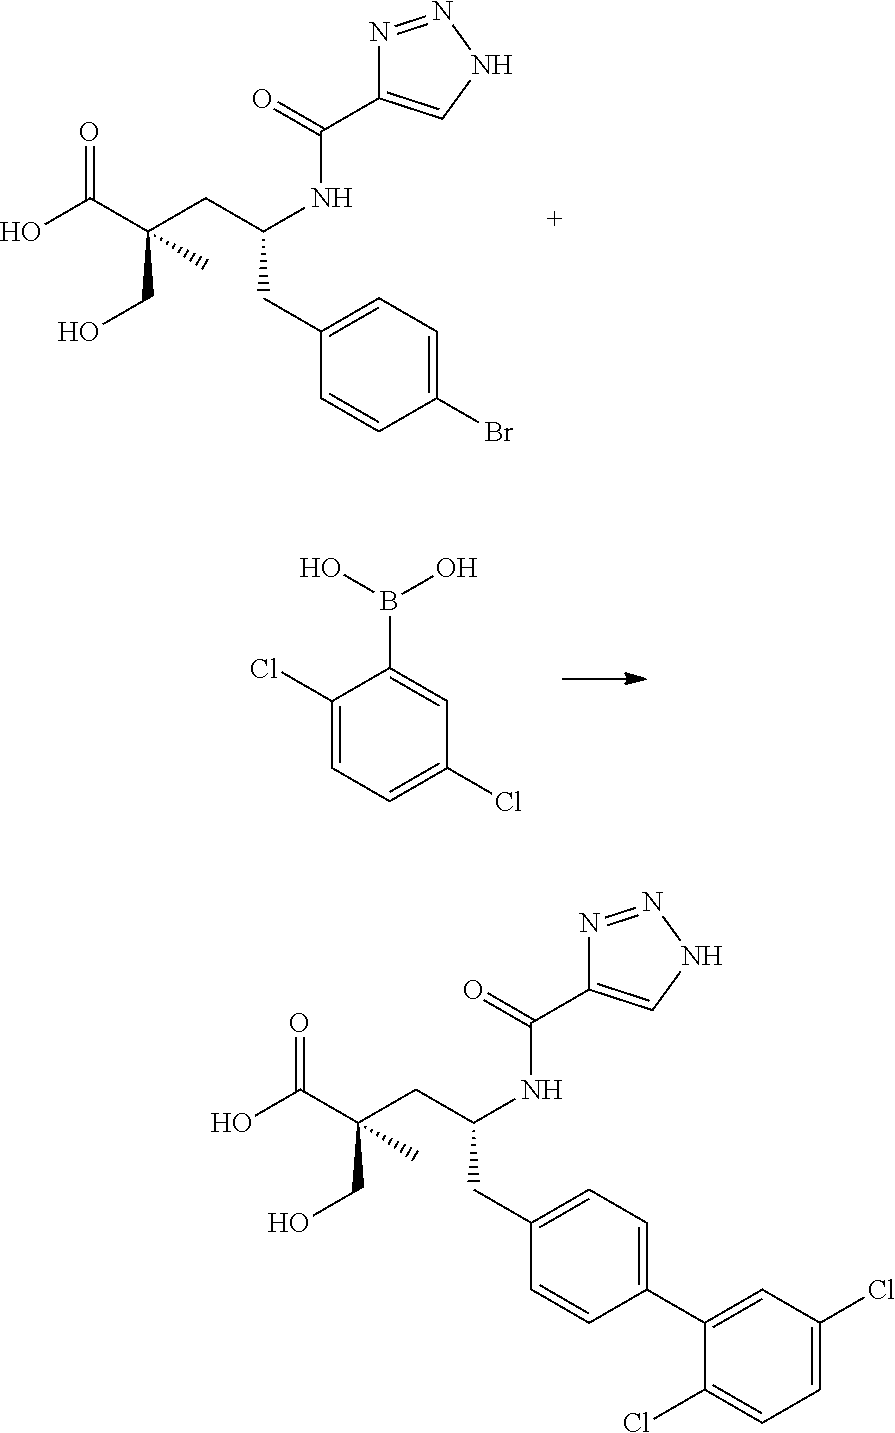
BrC1=CC=C(CC(CC(C(O)=O)(CO)C)NC(C2=CNN=N2)=O)C=C1.C1(Cl)=CC=C(Cl)C=C1B(O)O.C1(Cl)=CC=C(Cl)C=C1C1=CC=C(CC(CC(C(O)=O)(CO)C)NC(C2=CNN=N2)=O)C=C1
